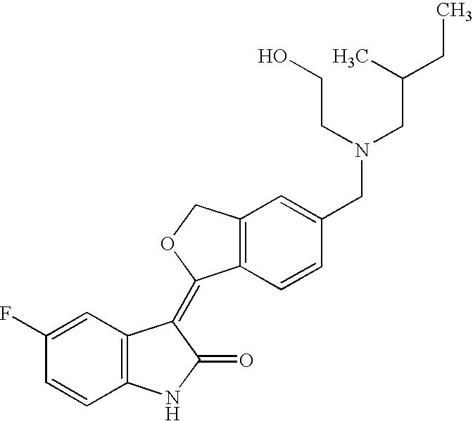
C1(F)=CC2=C(C=C1)NC(=O)C2=C1C2=C(CO1)C=C(CN(CC(CC)C)CCO)C=C2
